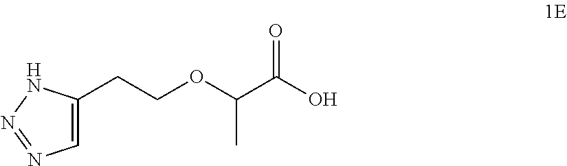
C(C)(OCCC1=CN=NN1)C(O)=O
